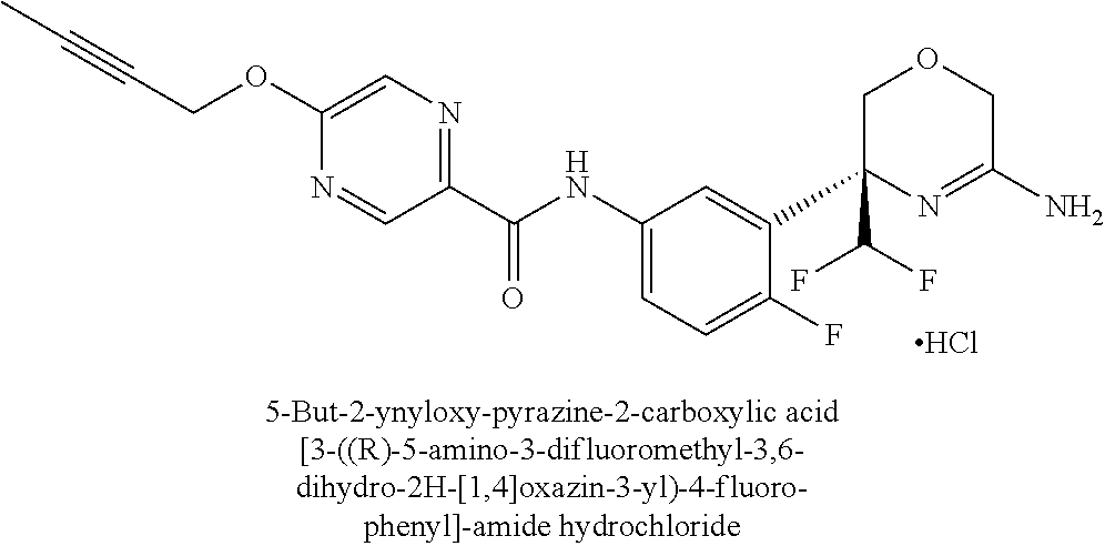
C1(C(NC2=CC=C(F)C(C3(C(F)F)N=C(N)COC3)=C2)=O)=NC=C(OCC#CC)N=C1.Cl
